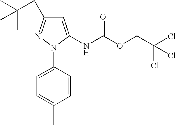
N1(C2=CC=C(C)C=C2)C(NC(OCC(Cl)(Cl)Cl)=O)=CC(CC(C)(C)C)=N1
